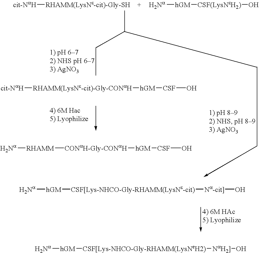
[cit-NaH][RHAMM(LysNe-cit)-Gly-SH].[Na][hGM][CSF(LysNeH2)]O.[cit-NaH][RHAMM(LysNe-cit)-Gly-CONaH][hGM][CSF]O.[Na][RHAMM][CONaH-Gly-CONaH][hGM][CSF]O.[Na][hGM][CSF[Lys-NHCO-Gly-RHAMM(LysNe-cit)][Na-cit]]O.[Na][hGM][CSF[Lys-NHCO-Gly-RHAMM(LysNeH2)][NaH2]]O
